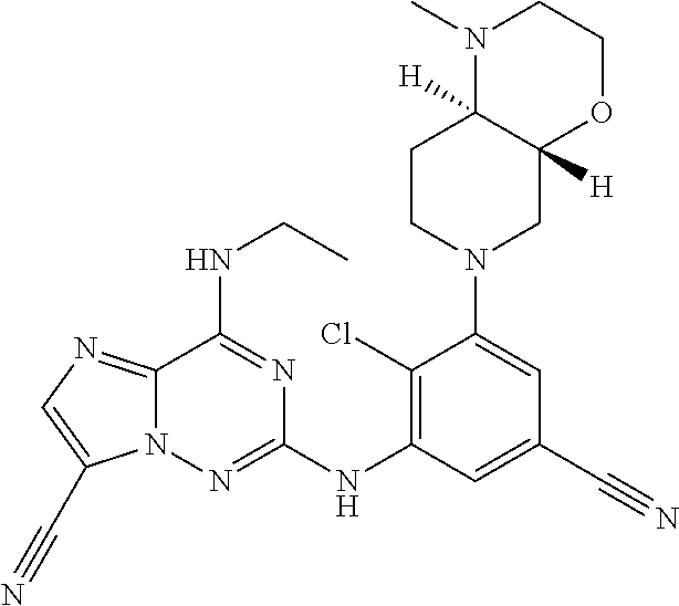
N12C(=NC=C1C#N)C(NCC)=NC(NC1=C(Cl)C(N3CC4([H])C([H])(CC3)N(C)CCO4)=CC(C#N)=C1)=N2
